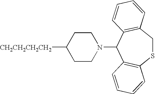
[CH2CH2CH2CH2]C1CCN(C2C3=C(SCC4=C2C=CC=C4)C=CC=C3)CC1
